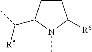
C1CC(C(C)[R5])N(C)C1[R6]
